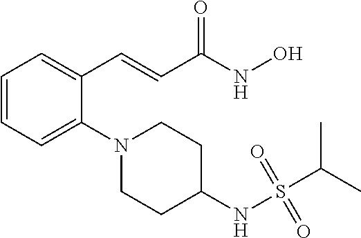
C1=CC=C(N2CCC(NS(C(C)C)(=O)=O)CC2)C(C=CC(NO)=O)=C1
